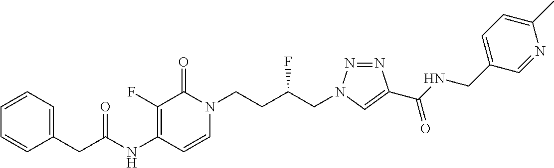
C1(NC(CC2=CC=CC=C2)=O)=C(F)C(=O)N(CCC(CN2N=NC(C(NCC3=CC=C(C)N=C3)=O)=C2)F)C=C1
